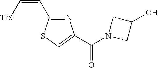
N1=C(C=C[TrS])SC=C1C(N1CC(O)C1)=O
